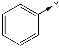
C1=CC=CC(->*)=C1
